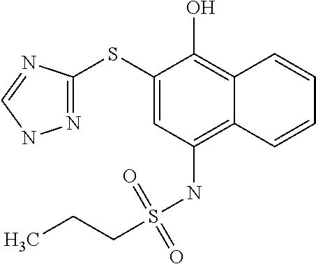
C1(SC2=NNC=N2)=CC(NS(CCC)(=O)=O)=C2C(=C1O)C=CC=C2
